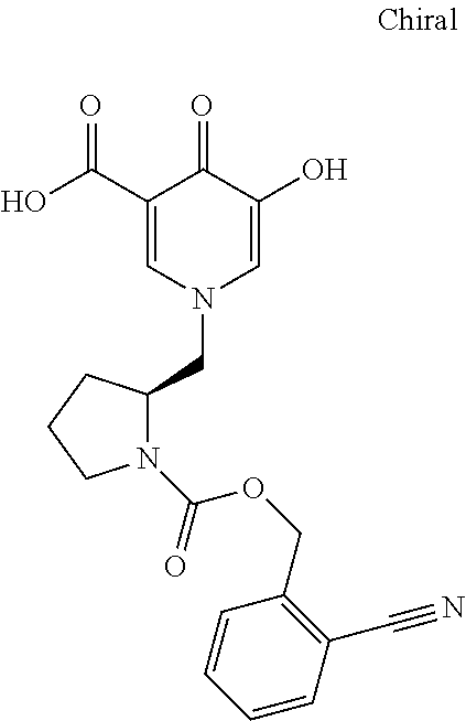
C1(C(=O)O)=CN(CC2N(C(OCC3=C(C#N)C=CC=C3)=O)CCC2)C=C(O)C1=O
